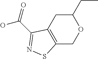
C12=C(CC(CC)OC1)C(C(=O)O)=NS2
